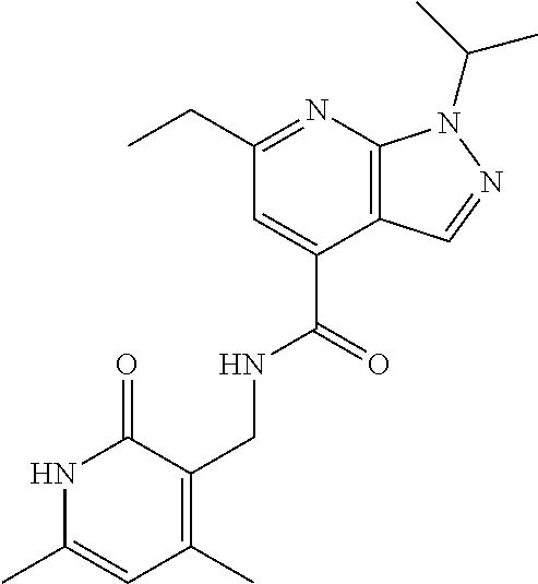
CCC1=NC2=C(C(C(=O)NCC3=C(C)C=C(C)NC3=O)=C1)C=NN2C(C)C
